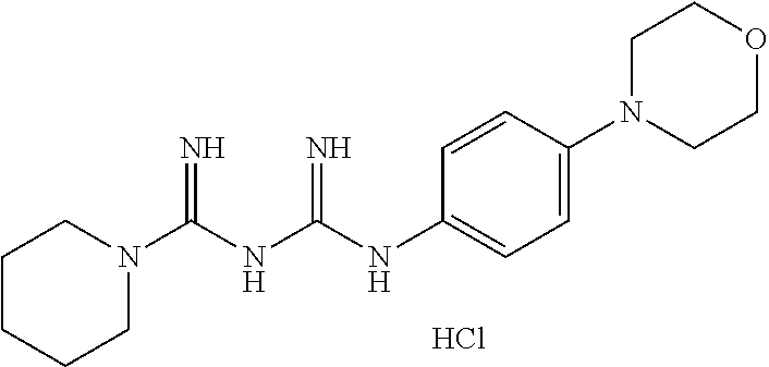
Cl.C1CCCN(C(NC(NC2=CC=C(N3CCOCC3)C=C2)=N)=N)C1
